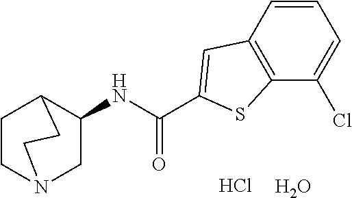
C1=CC2=C(C(Cl)=C1)SC(C(=O)NC1C3CCN(C1)CC3)=C2.Cl.O
